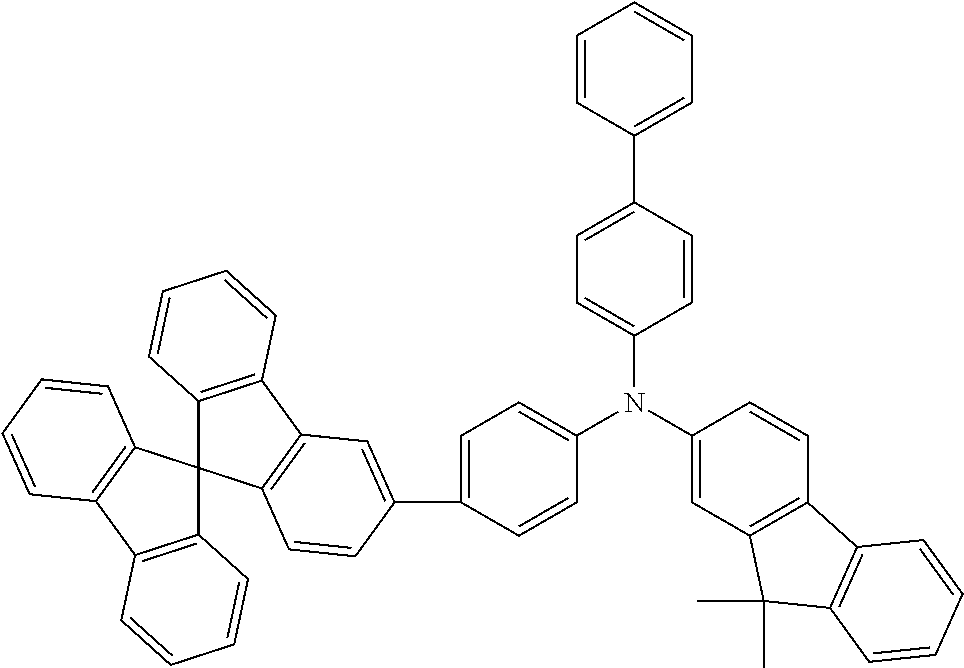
C12=C(C3=C(C14C1=C(C5=C4C=CC=C5)C=C(C4=CC=C(N(C5=CC=C(C6=CC=CC=C6)C=C5)C5=CC6=C(C=C5)C5=C(C6(C)C)C=CC=C5)C=C4)C=C1)C=CC=C3)C=CC=C2
